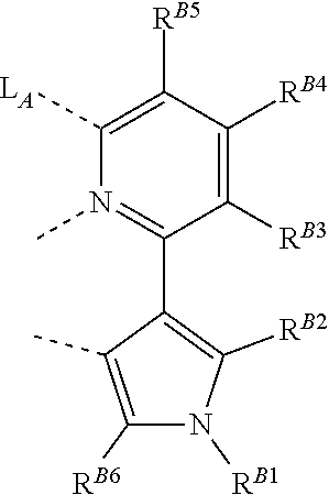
[RB6]C1=C(C)C(C2=N(C)C([LA])=C([RB5])C([RB4])=C2[RB3])=C([RB2])N1[RB1]
